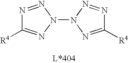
N1=NN(N2N=C([R4])N=N2)N=C1[R4]
